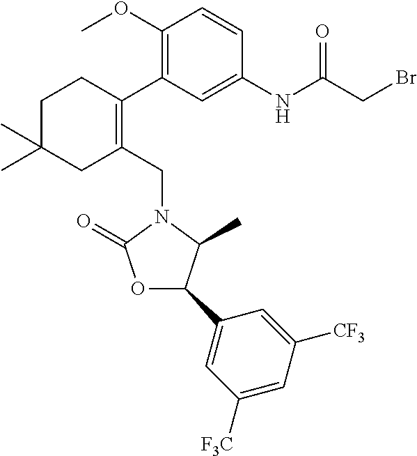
C1C(C)(C)CC(CN2C(=O)OC(C3=CC([F3C])=CC([CF3])=C3)C2C)=C(C2=C(OC)C=CC(NC(CBr)=O)=C2)C1
